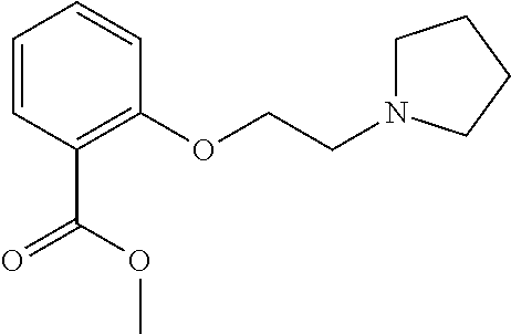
C1=CC(C(=O)OC)=C(OCCN2CCCC2)C=C1
